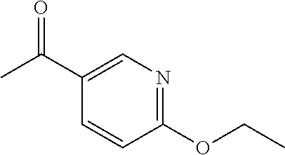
C1=CC(OCC)=NC=C1C(C)=O
